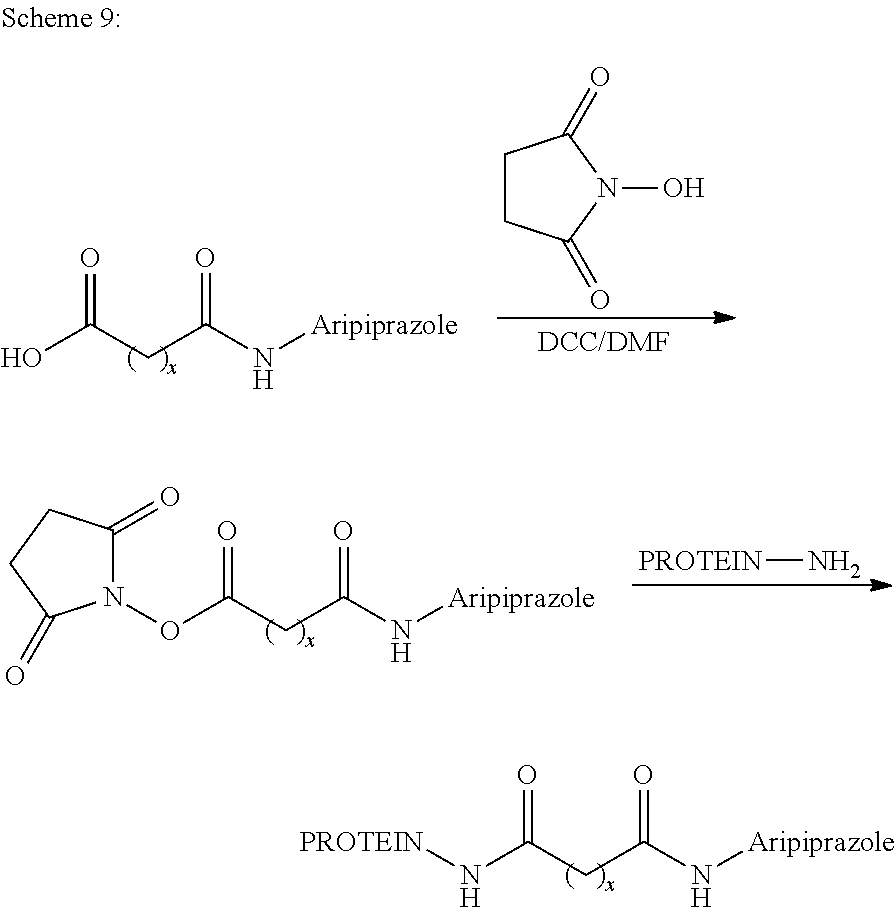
O=C(CC(N[Aripiprazole])=O)N[PROTEIN].O=C(CC(N[Aripiprazole])=O)ON1C(=O)CCC1=O.[PROTEIN]N.O=C(CC(N[Aripiprazole])=O)O.C1CC(=O)N(O)C1=O
